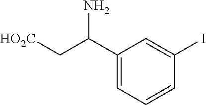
[HO2C]CC(C1=CC=CC(I)=C1)N
